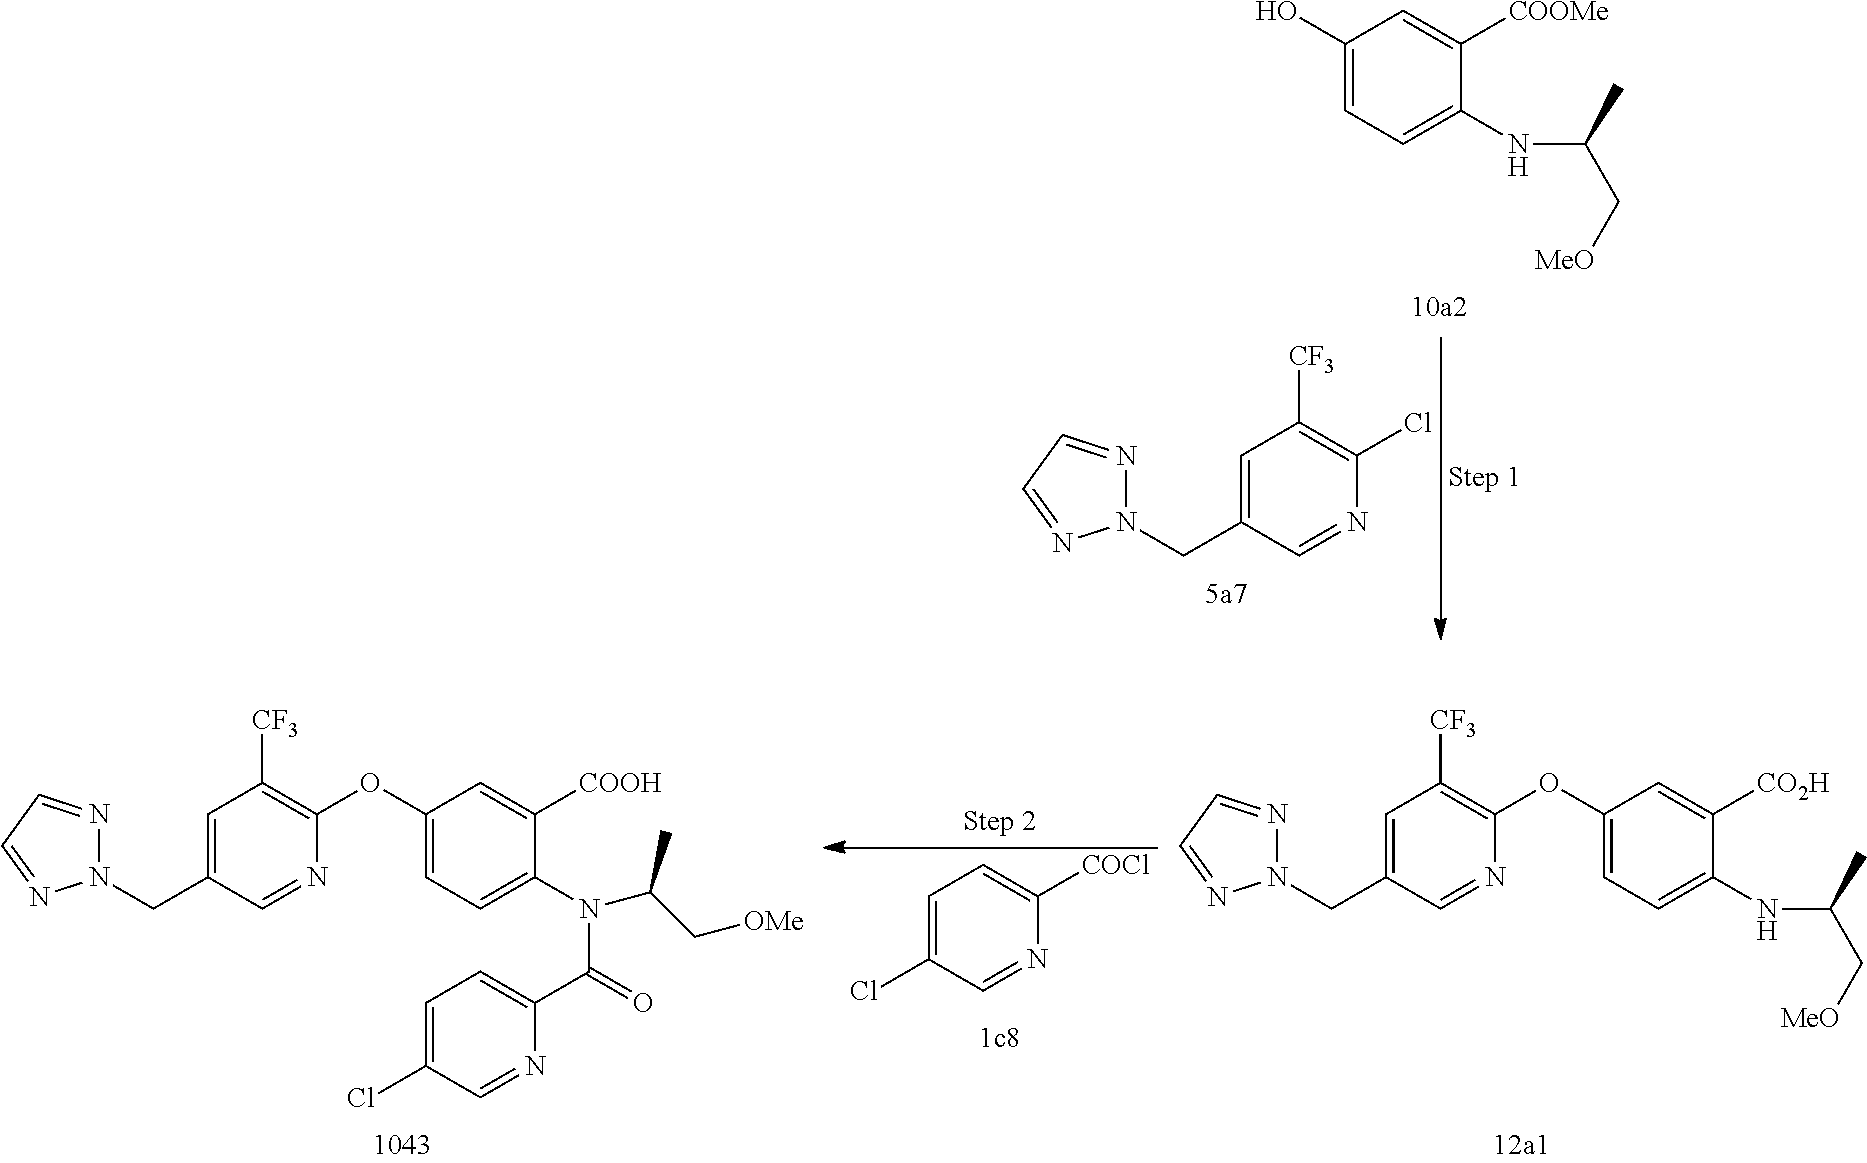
C1=C(CN2N=CC=N2)C=NC(Cl)=C1[CF3].C1(O)=CC=C(NC(C[MeO])C)C([COOMe])=C1.C1=C(Cl)C=NC([COCl])=C1.C1=C(CN2N=CC=N2)C=NC(OC2=CC=C(N(C(=O)C3=CC=C(Cl)C=N3)C(C)C[OMe])C([COOH])=C2)=C1[CF3].C1=C(CN2N=CC=N2)C=NC(OC2=CC=C(NC(C)C[MeO])C([CO2H])=C2)=C1[CF3]
